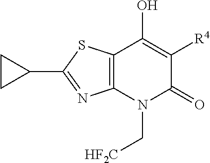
C12=C(N(C[HF2C])C(=O)C([R4])=C1O)N=C(C1CC1)S2
